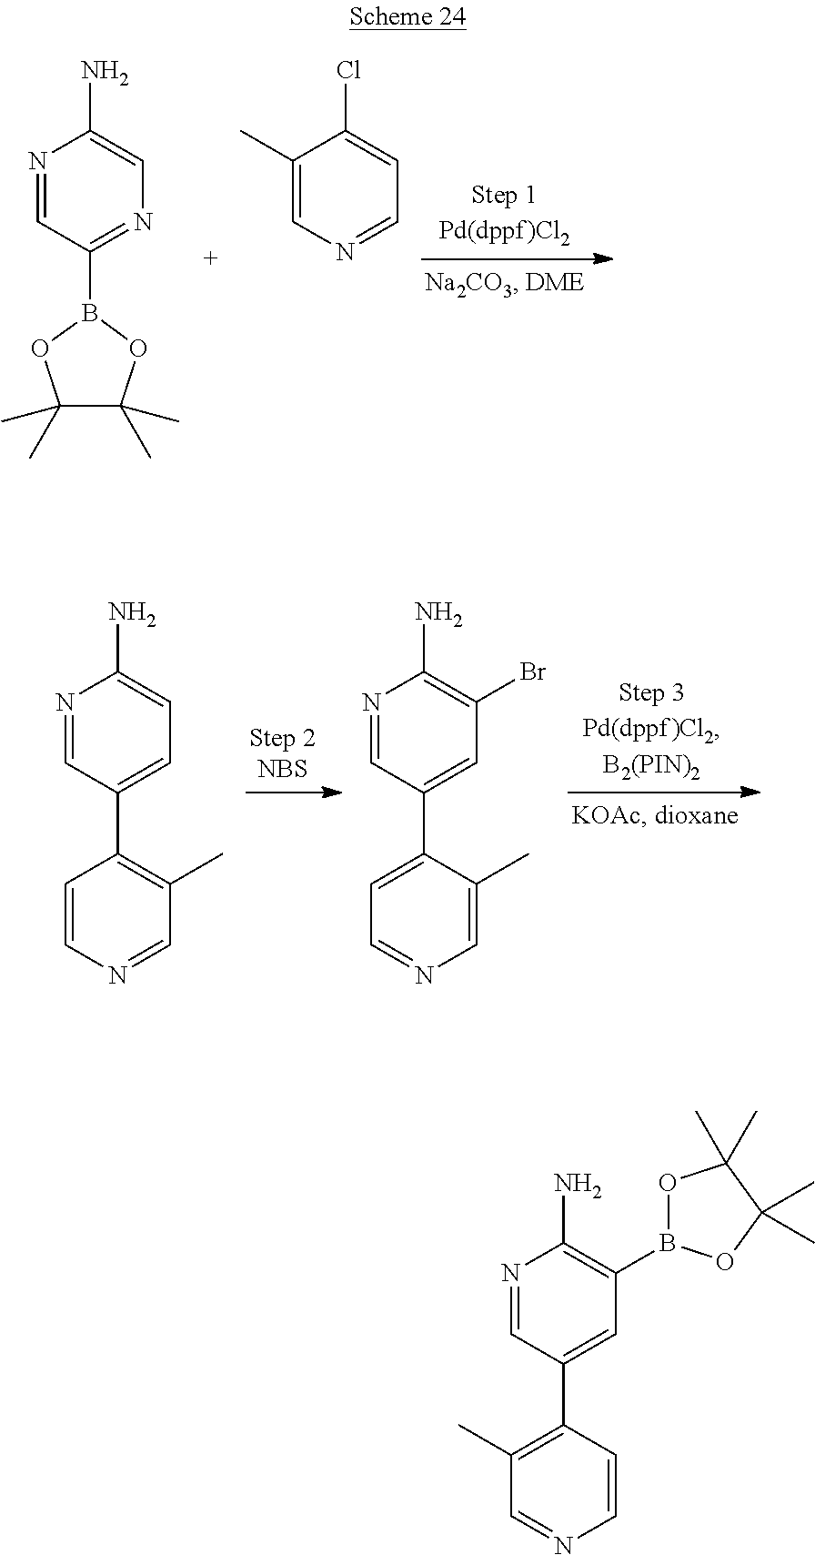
N1=CC(B2OC(C)(C)C(C)(C)O2)=NC=C1N.C1(C)=CN=CC=C1Cl.N1=CC(C2=CC=NC=C2C)=CC(Br)=C1N.N1=CC(C2=C(C)C=NC=C2)=CC=C1N.N1=CC(C2=C(C)C=NC=C2)=CC(B2OC(C)(C)C(C)(C)O2)=C1N
